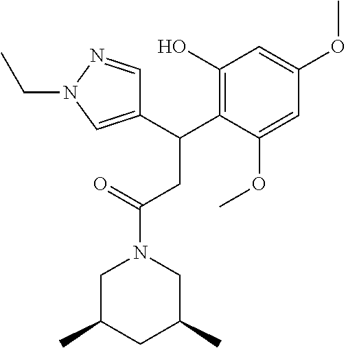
C1(C(C2=C(O)C=C(OC)C=C2OC)CC(N2CC(C)CC(C)C2)=O)=CN(CC)N=C1
